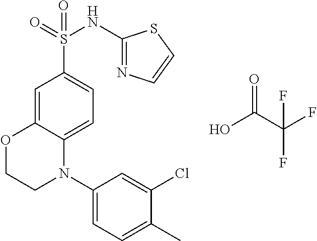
C1=C2C(=CC=C1S(=O)(NC1=NC=CS1)=O)N(C1=CC=C(C)C(Cl)=C1)CCO2.OC(C(F)(F)F)=O
